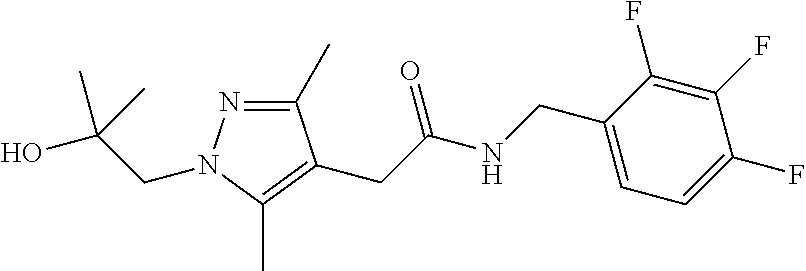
C1(C)=NN(CC(O)(C)C)C(C)=C1CC(NCC1=CC=C(F)C(F)=C1F)=O
